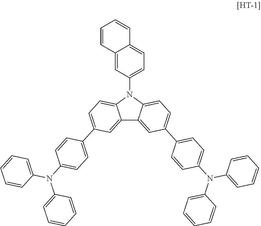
C12=CC(C3=CC=C(N(C4=CC=CC=C4)C4=CC=CC=C4)C=C3)=CC=C1N(C1=CC=C3C(=C1)C=CC=C3)C1=CC=C(C3=CC=C(N(C4=CC=CC=C4)C4=CC=CC=C4)C=C3)C=C21
